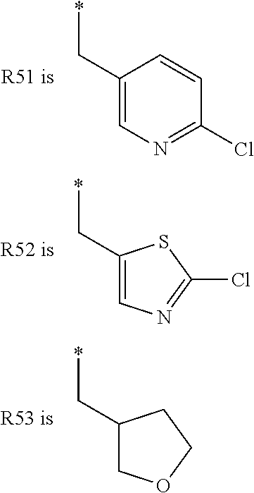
C1(C*)=CN=C(Cl)C=C1.C1(C*)=CN=C(Cl)S1.C1(C*)COCC1
